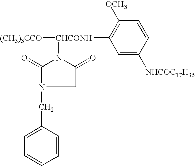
N1([CHCONH]([(CH3)3CCO])C2=C([OCH3])C=CC([NHCOC17H35])=C2)C(=O)N(CC2=CC=CC=C2)CC1=O
